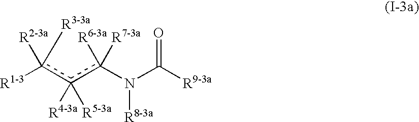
[R1-3]c([R2-3a])([R3-3a])c(c(N(C(=O)[R9-3a])[R8-3a])([R6-3a])[R7-3a])([R4-3a])[R5-3a]
